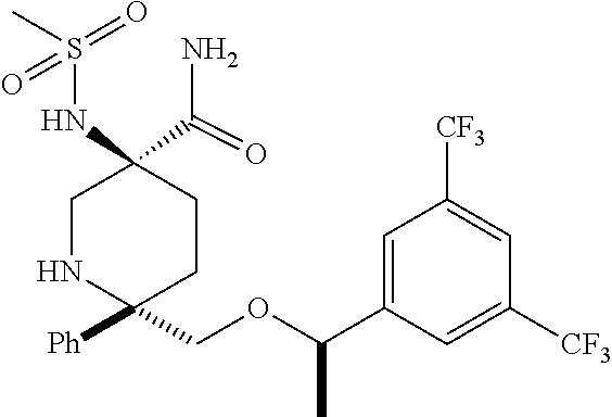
C1NC([Ph])(COC(C2=CC([CF3])=CC([CF3])=C2)C)CCC1(C(N)=O)NS(=O)(=O)C
